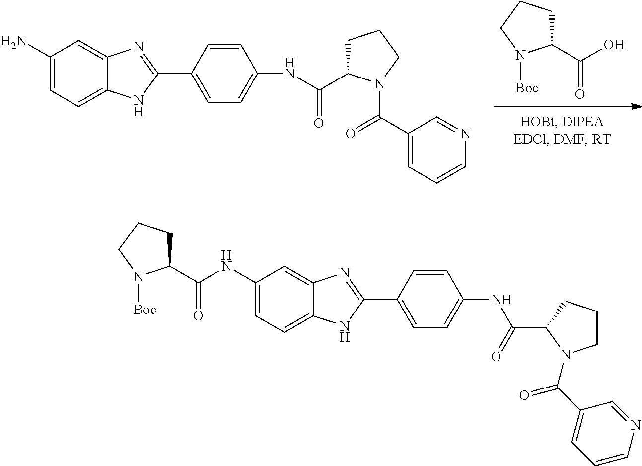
C1(N)=CC=C2C(=C1)N=C(C1=CC=C(NC(C3CCCN3C(C3=CC=CN=C3)=O)=O)C=C1)N2.C1(C(=O)O)CCCN1[Boc].C1(NC(C2CCCN2[Boc])=O)=CC=C2C(=C1)N=C(C1=CC=C(NC(=O)C3N(C(=O)C4=CC=CN=C4)CCC3)C=C1)N2
